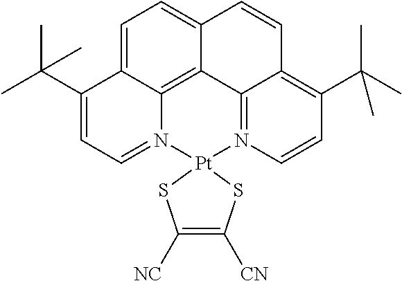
C1=C2C3=C4C(=C1)C=CC1=C(C(C)(C)C)C=CN(=C41)[Pt]1(N3=CC=C2C(C)(C)C)SC([NC])=C([CN])S1
